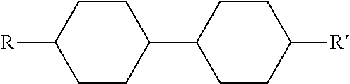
C1CC([R])CCC1C1CCC([R])CC1
